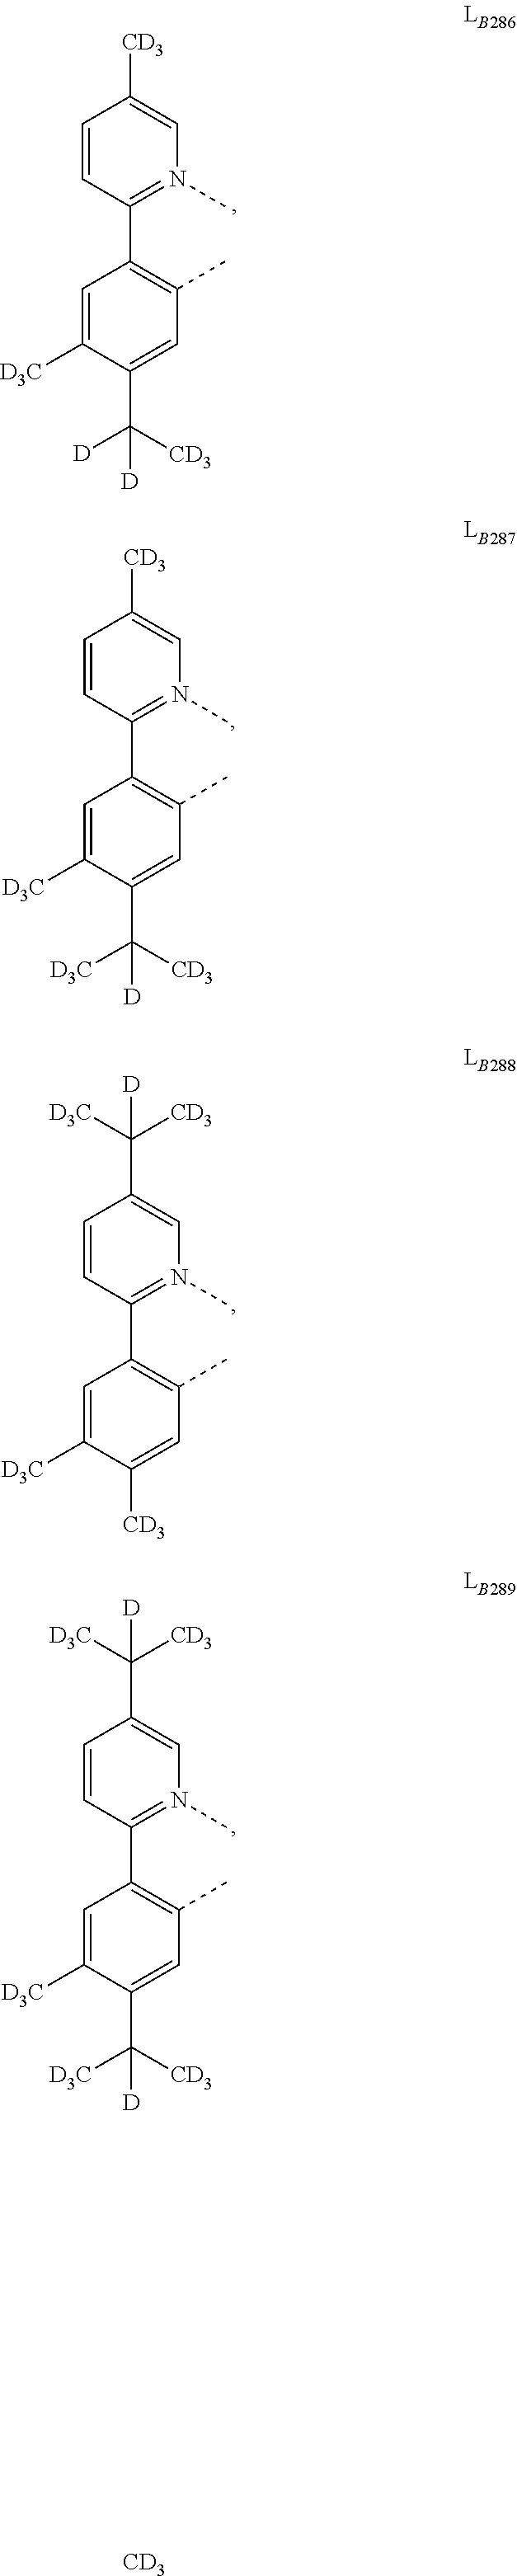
C1=CC(C2=C(C)C=C(C([D])([CD3])[D])C([D3C])=C2)=N(C)C=C1[CD3].C1=CC(C2=C(C)C=C(C([D3C])([CD3])[D])C([D3C])=C2)=N(C)C=C1[CD3].C1=CC(C2=C(C)C=C([CD3])C([D3C])=C2)=N(C)C=C1C([D3C])([CD3])[D].C1=CC(C2=C(C)C=C(C([D3C])([CD3])[D])C([D3C])=C2)=N(C)C=C1C([CD3])([D3C])[D].[CD3]
